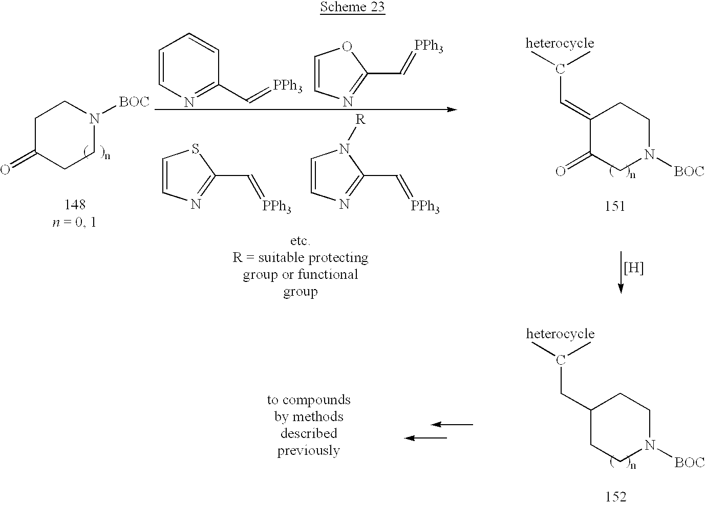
C1(CC(C)C)CCN([BOC])CC1.C1C(=O)CCN([BOC])C1.C1=CN=C(C=[PPh3])S1.C1=CN=C(C=[PPh3])N1[R].C1=CN=C(C=[PPh3])C=C1.C1=CN=C(C=[PPh3])O1.[H].C1(=CC(C)C)C(=O)CN([BOC])CC1
